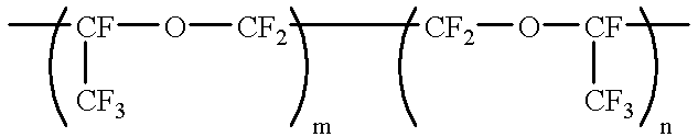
C[CF]([CF3])O[CF2][CF2]O[CF]([CF3])C
